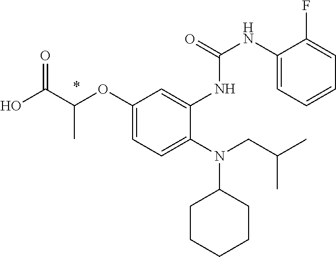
O(C1=CC=C(N(C2CCCCC2)CC(C)C)C(NC(NC2=CC=CC=C2F)=O)=C1)C(C(O)=O)C
